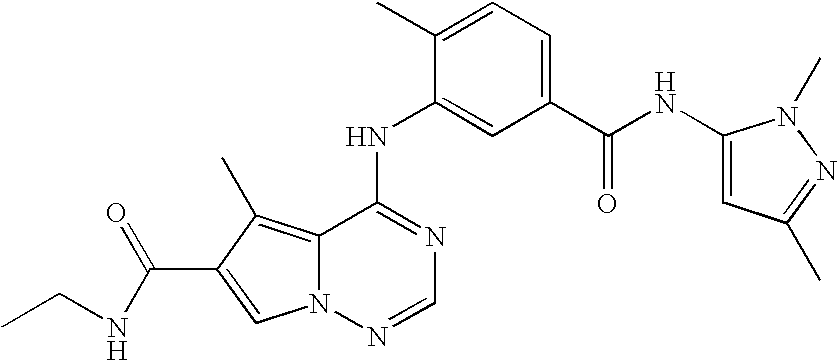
C1(C)=CC=C(C(NC2=CC(C)=NN2C)=O)C=C1NC1=NC=NN2C1=C(C)C(C(NCC)=O)=C2
